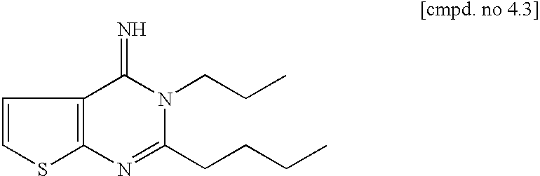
C1=CSC2=C1C(=N)N(CCC)C(CCCC)=N2
